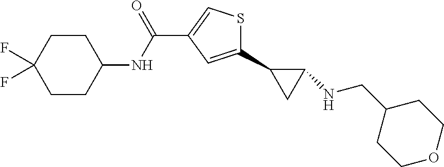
S1C=C(C(NC2CCC(F)(F)CC2)=O)C=C1C1CC1NCC1CCOCC1
